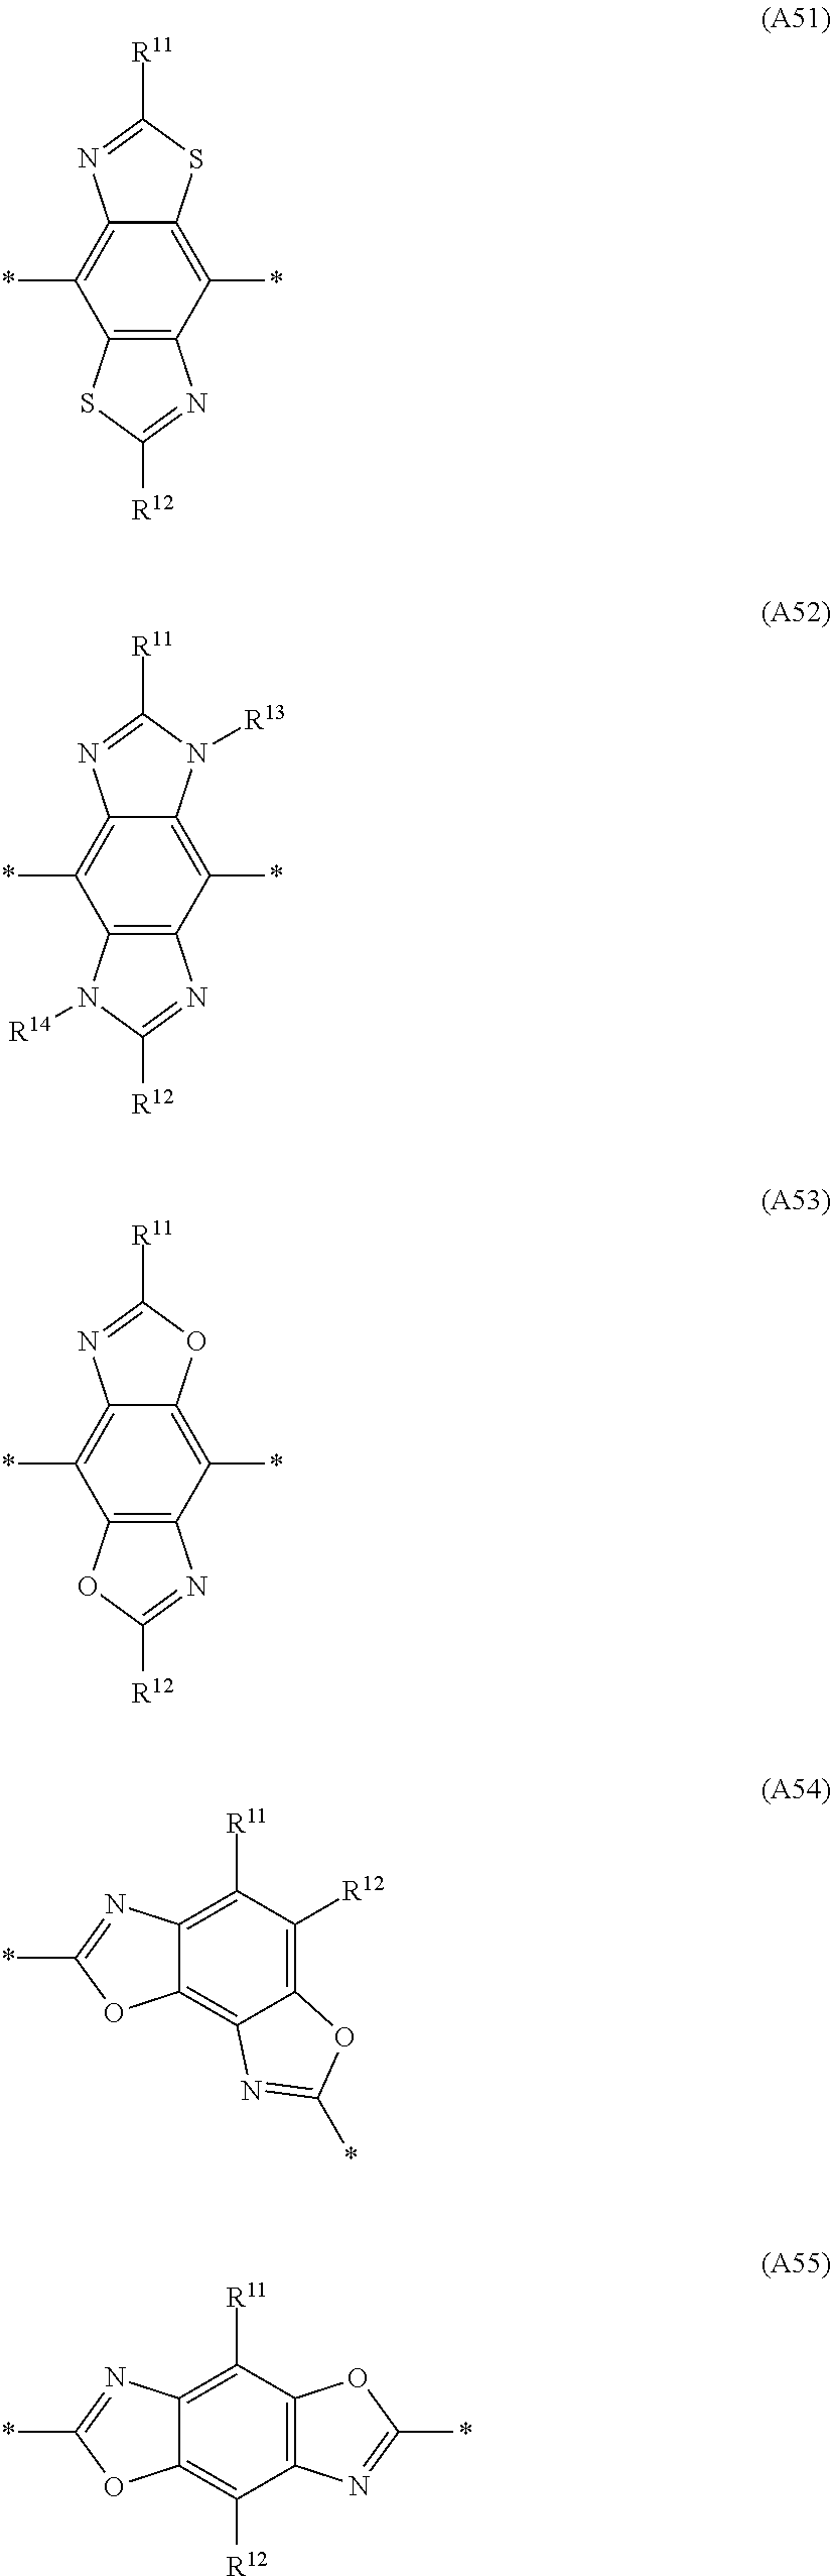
C12=C(*)C3=C(C(*)=C1SC([R11])=N2)N=C([R12])S3.C12=C(*)C3=C(C(*)=C1N([R13])C([R11])=N2)N=C([R12])N3[R14].C12=C(*)C3=C(C(*)=C1OC([R11])=N2)N=C([R12])O3.C1([R12])=C2C(=C3C(=C1[R11])N=C(*)O3)N=C(*)O2.C12=C(C([R12])=C3C(=C1[R11])N=C(*)O3)N=C(*)O2
